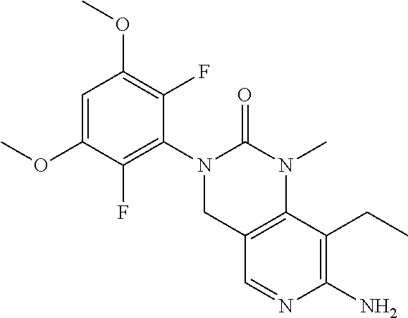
C1=C(OC)C(F)=C(N2CC3=C(N(C)C2=O)C(CC)=C(N)N=C3)C(F)=C1OC
